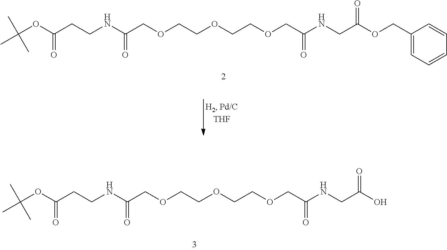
CC(OC(CCNC(COCCOCCOCC(NCC(O)=O)=O)=O)=O)(C)C.CC(OC(CCNC(COCCOCCOCC(NCC(OCC1=CC=CC=C1)=O)=O)=O)=O)(C)C
